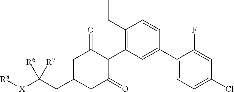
C1(CC)=C(C2C(=O)CC(CC([X][R8])([R6])[R7])CC2=O)C=C(C2=CC=C(Cl)C=C2F)C=C1
